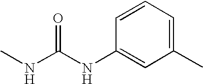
C1(C)=CC=CC(NC(NC)=O)=C1
